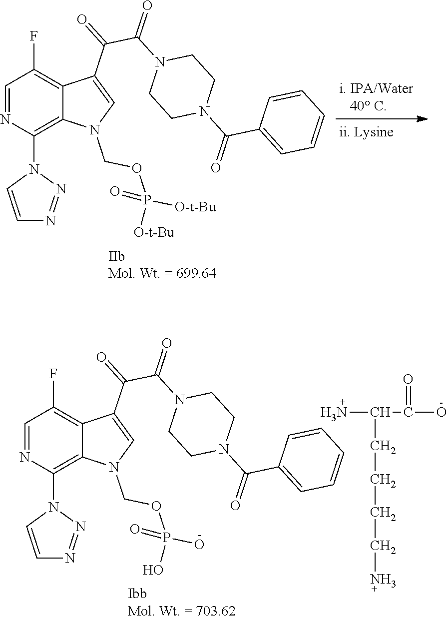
C1=NC(N2C=CN=N2)=C2C(=C1F)C(C(=O)C(N1CCN(C(=O)C3=CC=CC=C3)CC1)=O)=CN2COP([O-t-Bu])(=O)[O-t-Bu].C1=NC(N2C=CN=N2)=C2C(=C1F)C(C(=O)C(N1CCN(C(=O)C3=CC=CC=C3)CC1)=O)=CN2COP(O)(=O)O.NC(C(O)=O)CCCCN
